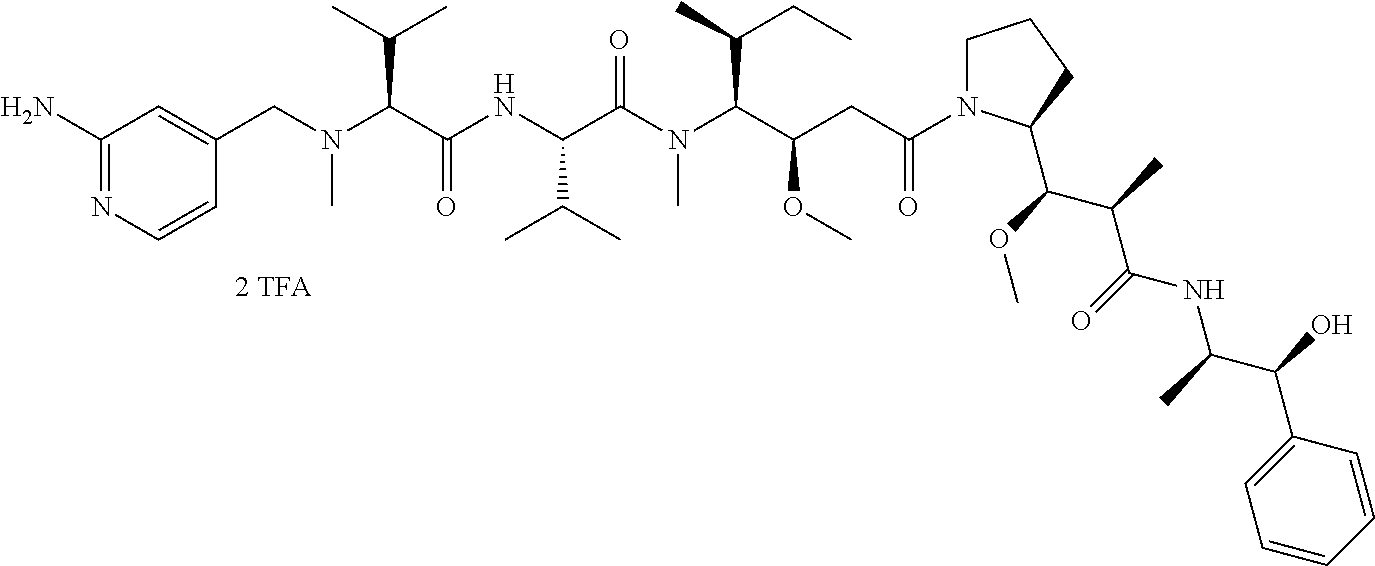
N(C(C(NC(C(N(C(C(CC(=O)N1CCCC1C(OC)C(C)C(=O)NC(C(O)C1=CC=CC=C1)C)OC)C(C)CC)C)=O)C(C)C)=O)C(C)C)(CC1=CC(N)=NC=C1)C
